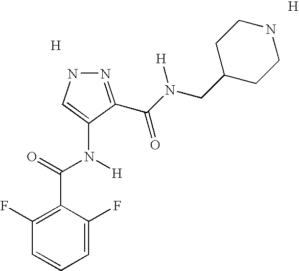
[H].N1N=C(C(N(CC2CCNCC2)[H])=O)C(N(C(=O)C2=C(F)C=CC=C2F)[H])=C1.[H]
